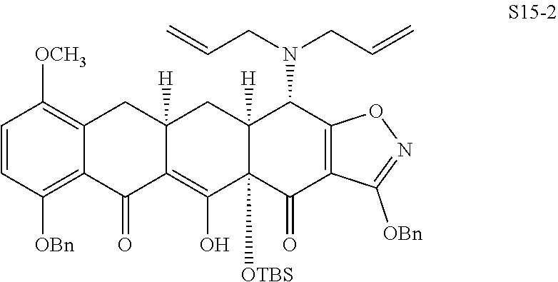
C1=CC([OBn])=C2C(=C1[OCH3])CC1([H])C(=C(O)C3([OTBS])C([H])(C1)C(N(CC=C)CC=C)C1=C(C3=O)C([OBn])=NO1)C2=O
